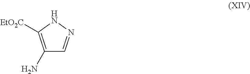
C1(N)=C([EtO2C])NN=C1
